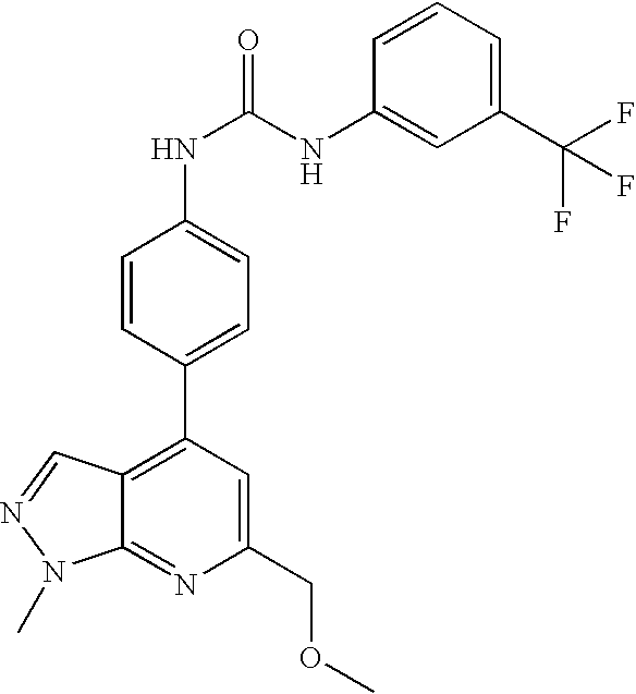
C1(C(F)(F)F)=CC=CC(NC(=O)NC2=CC=C(C3=C4C(=NC(COC)=C3)N(C)N=C4)C=C2)=C1
